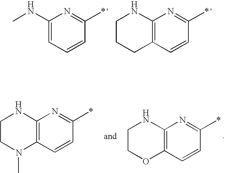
C1(NC)=CC=CC(*)=N1.C12=C(C=CC(*)=N1)CCCN2.C12=C(C=CC(*)=N1)N(C)CCN2.C12=C(C=CC(*)=N1)OCCN2
